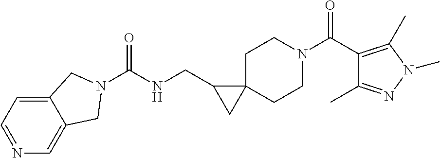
C12=CC=NC=C1CN(C(NCC1CC13CCN(C(C1=C(C)N(C)N=C1C)=O)CC3)=O)C2
